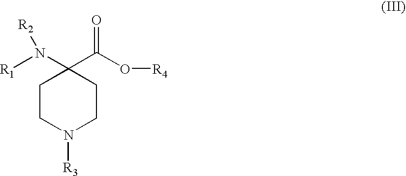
C1CN([R3])CCC1(N([R1])[R2])C(=O)O[R4]
